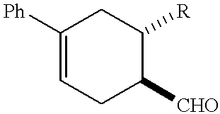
C1([Ph])=CCC([CHO])C([R])C1
